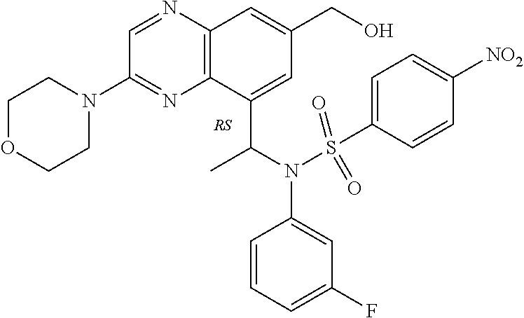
C12=C(N=CC(N3CCOCC3)=N1)C=C(CO)C=C2C(N(C1=CC(F)=CC=C1)S(C1=CC=C([NO2])C=C1)(=O)=O)C
